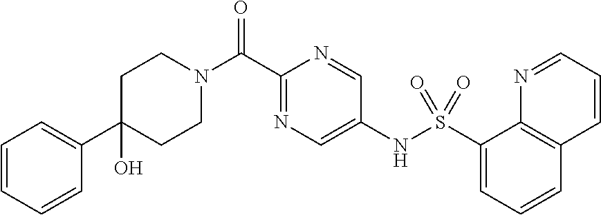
C1CN(C(C2=NC=C(NS(C3=CC=CC4=C3N=CC=C4)(=O)=O)C=N2)=O)CCC1(O)C1=CC=CC=C1
